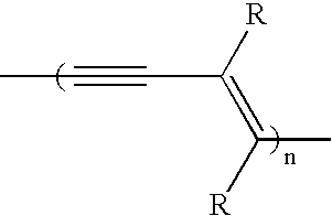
CC#CC(=C([R])C)[R]
